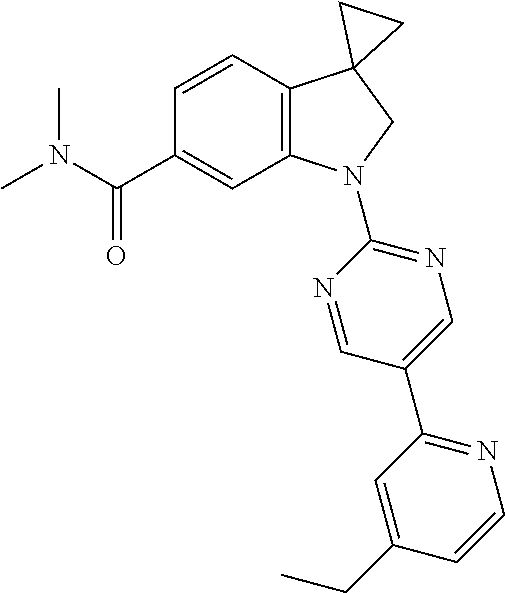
N(C(C1=CC2=C(C=C1)C1(CN2C2=NC=C(C3=NC=CC(CC)=C3)C=N2)CC1)=O)(C)C
